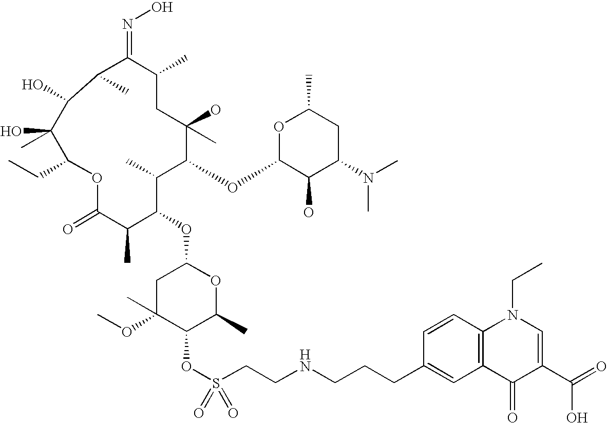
O1C(=O)C(C)C(OC2CC(OC)(C)C(OS(CCNCCCC3=CC4=C(C=C3)N(CC)C=C(C(=O)O)C4=O)(=O)=O)C(C)O2)C(C)C(OC2C(O)C(N(C)C)CC(C)O2)C(C)(O)CC(C)C(=NO)C(C)C(O)C(O)(C)C1CC
